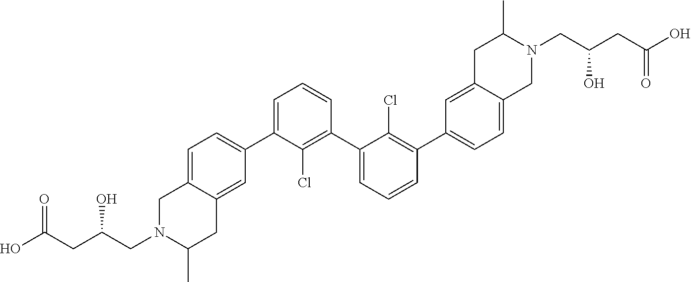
C1=C(C2=CC=C3C(=C2)CC(C)N(CC(CC(=O)O)O)C3)C(Cl)=C(C2=CC=CC(C3=CC=C4C(=C3)CC(C)N(CC(CC(O)=O)O)C4)=C2Cl)C=C1
